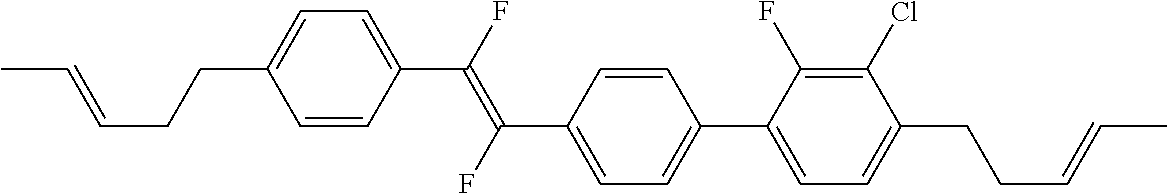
C1(C(=C(C2=CC=C(C3=CC=C(CCC=CC)C(Cl)=C3F)C=C2)F)F)=CC=C(CCC=CC)C=C1
